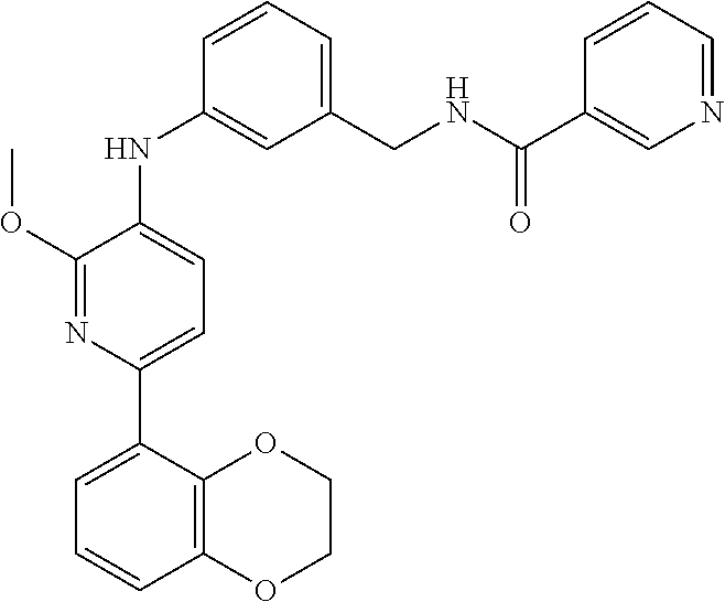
C1=CC=C(C2=CC=C(NC3=CC(CNC(=O)C4=CN=CC=C4)=CC=C3)C(OC)=N2)C2=C1OCCO2
